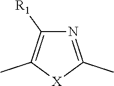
[X]1C(C)=NC([R1])=C1C
